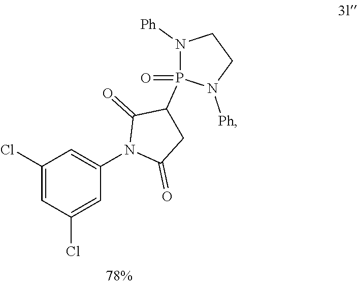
C1(Cl)=CC(Cl)=CC(N2C(=O)CC(P3(=O)N([Ph])CCN3[Ph])C2=O)=C1
